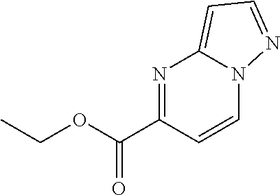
N1=C(C(=O)OCC)C=CN2C1=CC=N2
